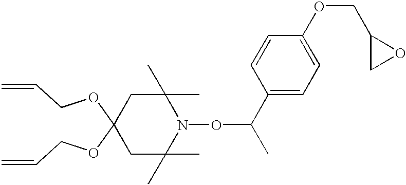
C1C(C)(C)N(OC(C)C2=CC=C(OCC3CO3)C=C2)C(C)(C)CC1(OCC=C)OCC=C
